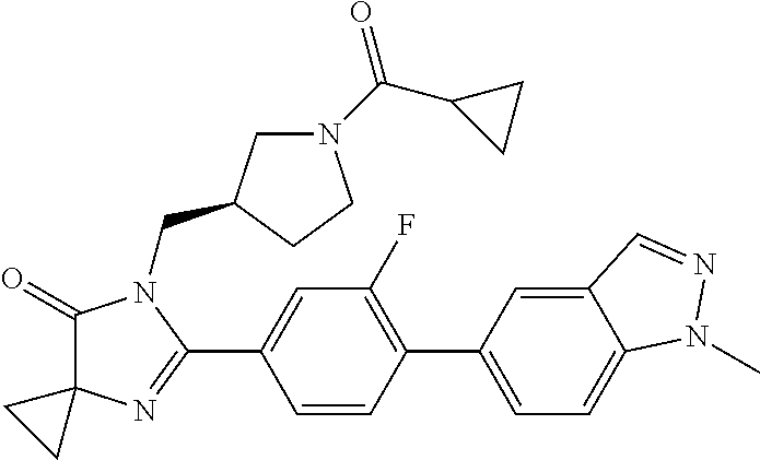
C1(=O)C2(N=C(C3=CC(F)=C(C4=CC=C5C(=C4)C=NN5C)C=C3)N1CC1CN(C(C3CC3)=O)CC1)CC2
